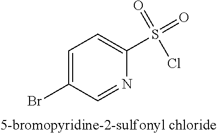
C1=C(Br)C=NC(S(=O)(=O)Cl)=C1
